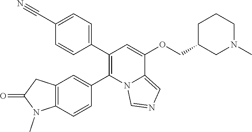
C1(C#N)=CC=C(C2=C(C3=CC4=C(C=C3)N(C)C(=O)C4)N3C(=CN=C3)C(OCC3CN(C)CCC3)=C2)C=C1
